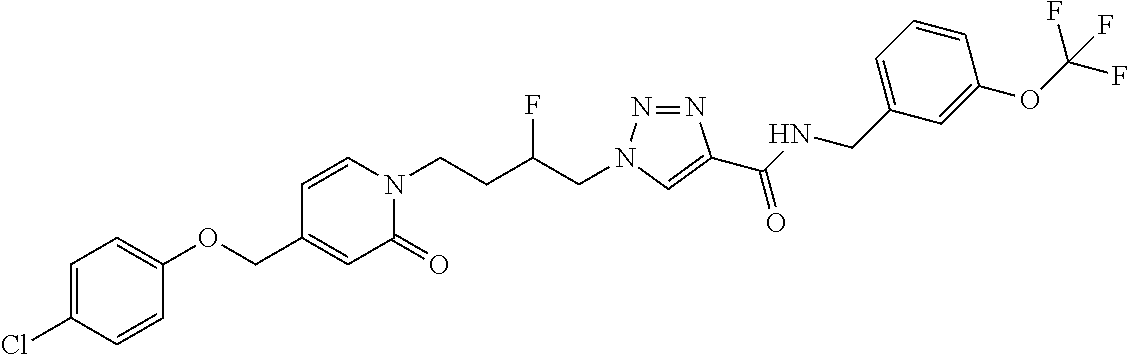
C1(COC2=CC=C(Cl)C=C2)=CC(=O)N(CCC(CN2N=NC(C(NCC3=CC=CC(OC(F)(F)F)=C3)=O)=C2)F)C=C1
